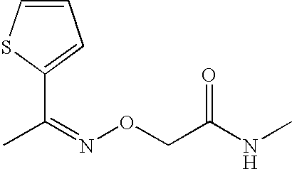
C1=CSC(C(=NOCC(NC)=O)C)=C1
